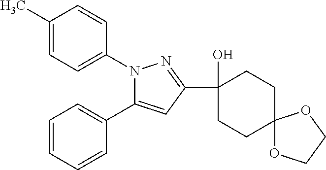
C1(C)=CC=C(N2C(C3=CC=CC=C3)=CC(C3(O)CCC4(CC3)OCCO4)=N2)C=C1
